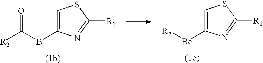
C1=C([Bc][R2])N=C([R1])S1.C1=C(BC([R2])=O)N=C([R1])S1
